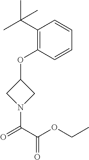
C1N(C(C(=O)OCC)=O)CC1OC1=C(C(C)(C)C)C=CC=C1
